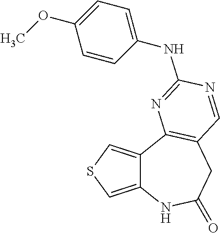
C12=CSC=C1C1=C(CC(=O)N2)C=NC(NC2=CC=C(OC)C=C2)=N1
